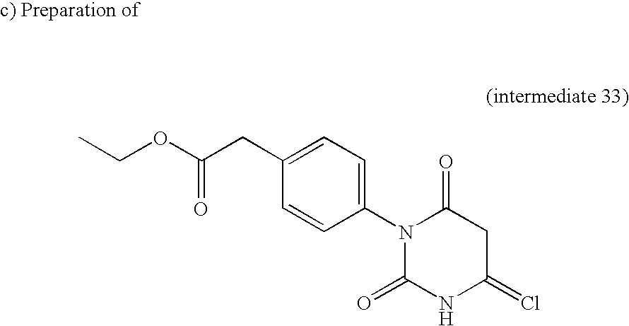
C1=C(CC(OCC)=O)C=CC(N2C(=O)NC(=Cl)CC2=O)=C1
